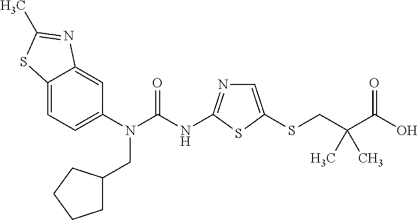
C12=CC=C(N(C(NC3=NC=C(SCC(C(O)=O)(C)C)S3)=O)CC3CCCC3)C=C1N=C(C)S2
